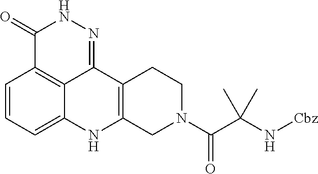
C1=CC=C2C3=C1C(=O)NN=C3C1=C(N2)CN(C(C(C)(C)N[Cbz])=O)CC1
